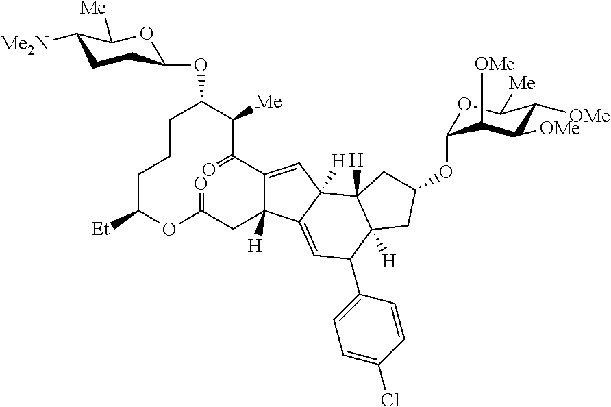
C1CCC([Et])OC(=O)CC2([H])C(=CC3([H])C2=CC(C2=CC=C(Cl)C=C2)C2([H])CC(OC4OC([Me])C([OMe])C([OMe])C4[OMe])CC23[H])C(=O)C([Me])C1OC1CCC([Me2N])C([Me])O1
